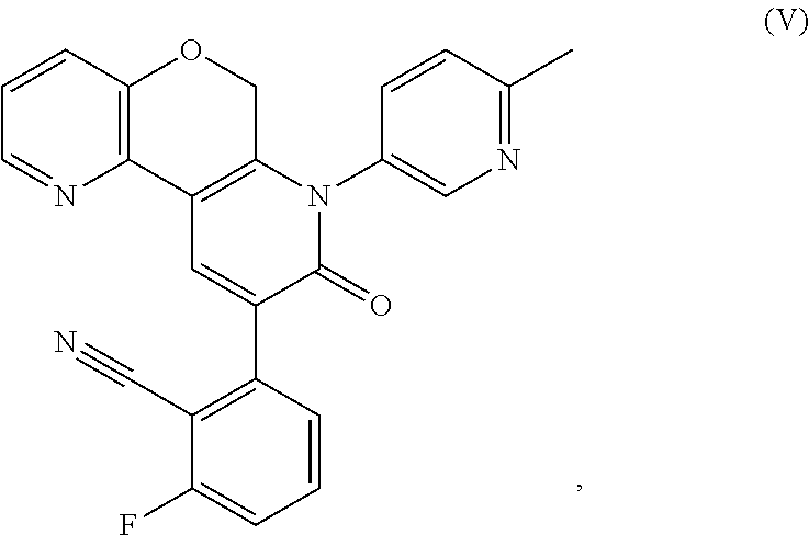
N1=C(C)C=CC(N2C3=C(C=C(C4=C(C#N)C(F)=CC=C4)C2=O)C2=C(C=CC=N2)OC3)=C1
